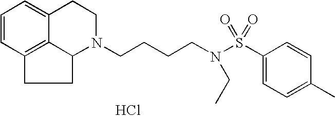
C12=C3C=CC=C1CCN(CCCCN(S(C1=CC=C(C)C=C1)(=O)=O)CC)C2CC3.Cl
